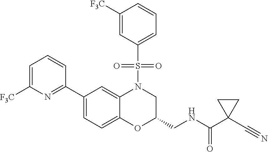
C1=C([F3C])N=C(C2=CC=C3C(=C2)N(S(C2=CC=CC([F3C])=C2)(=O)=O)CC(CNC(=O)C2(C#N)CC2)O3)C=C1
